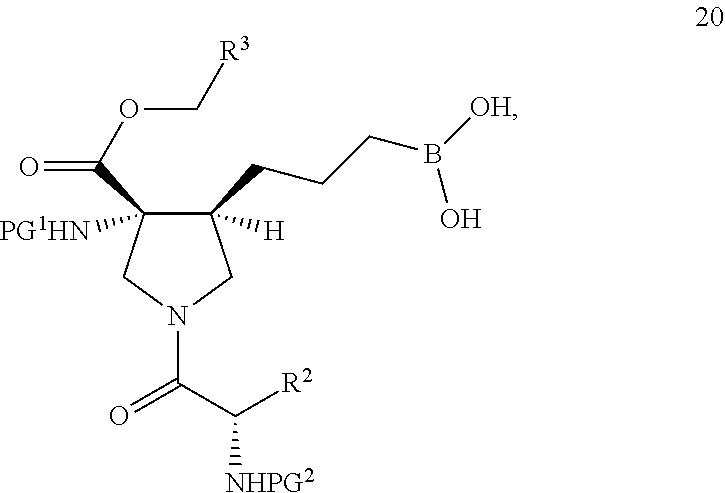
C1([H])(CCCB(O)[OH])C([PG1HN])(C(=O)OC[R3])CN(C(C([R2])[NHPG2])=O)C1
